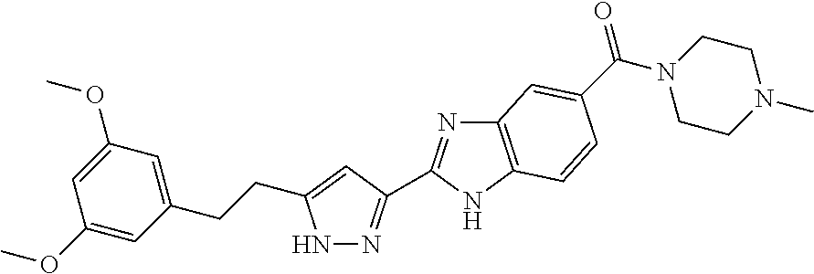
N1N=C(C2=NC3=C(N2)C=CC(C(N2CCN(C)CC2)=O)=C3)C=C1CCC1=CC(OC)=CC(OC)=C1
